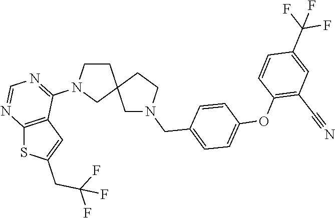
C1CN(C2=NC=NC3=C2C=C(CC(F)(F)F)S3)CC12CN(CC1=CC=C(OC3=C(C#N)C=C(C(F)(F)F)C=C3)C=C1)CC2
